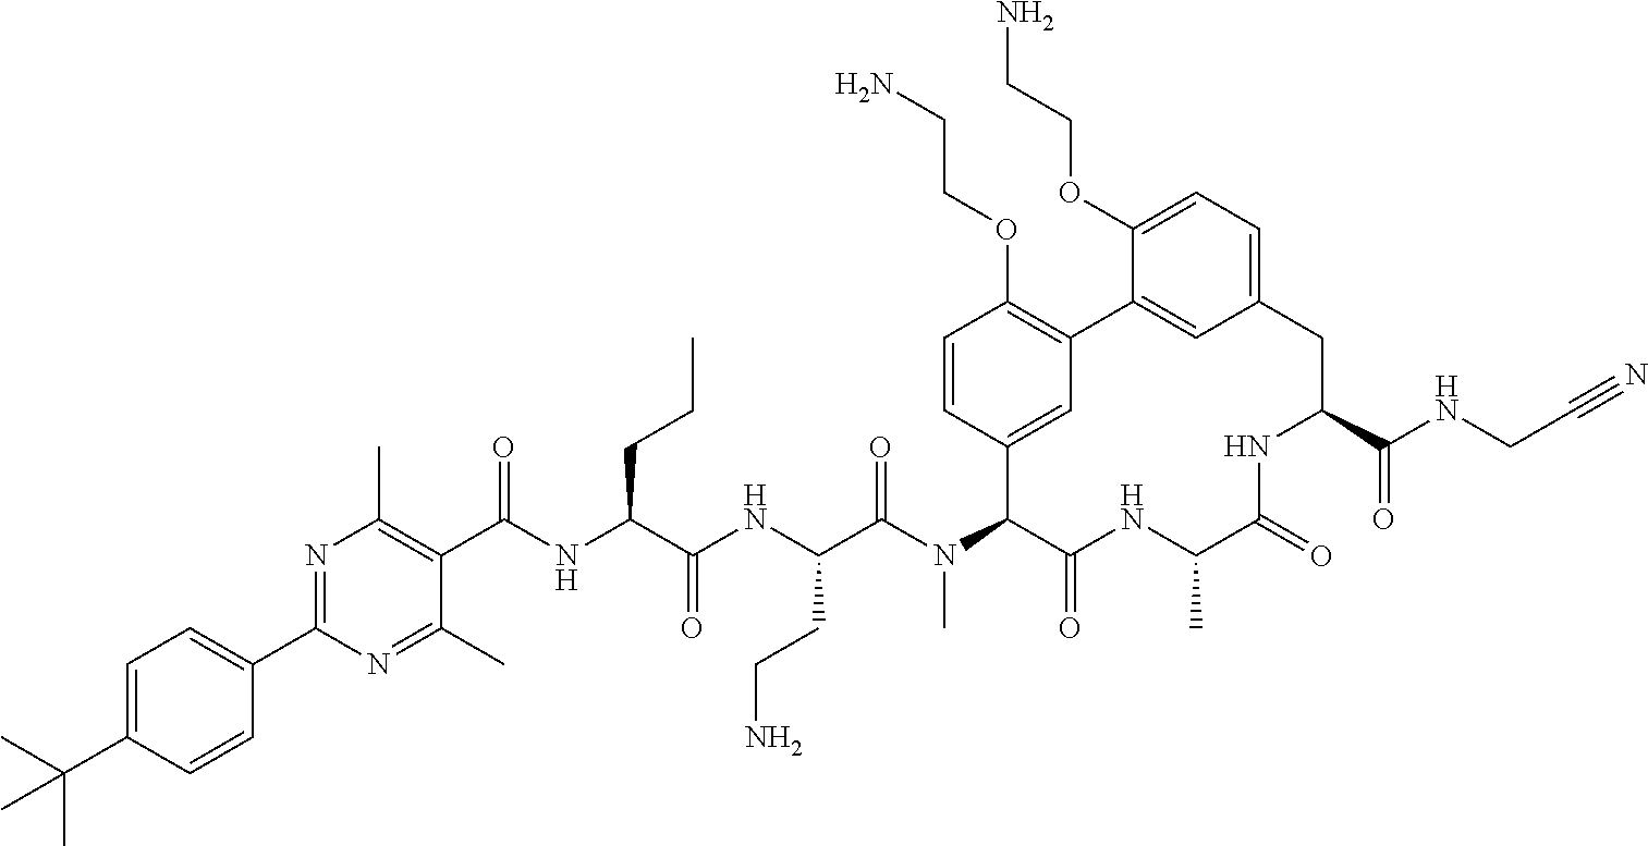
C(C(NC(C(N(C1C(=O)NC(C)C(=O)NC(C(NCC#N)=O)CC2=CC=C(OCCN)C(=C2)C2=C(OCCN)C=CC1=C2)C)=O)CCN)=O)(NC(C1=C(C)N=C(C2=CC=C(C(C)(C)C)C=C2)N=C1C)=O)CCC
